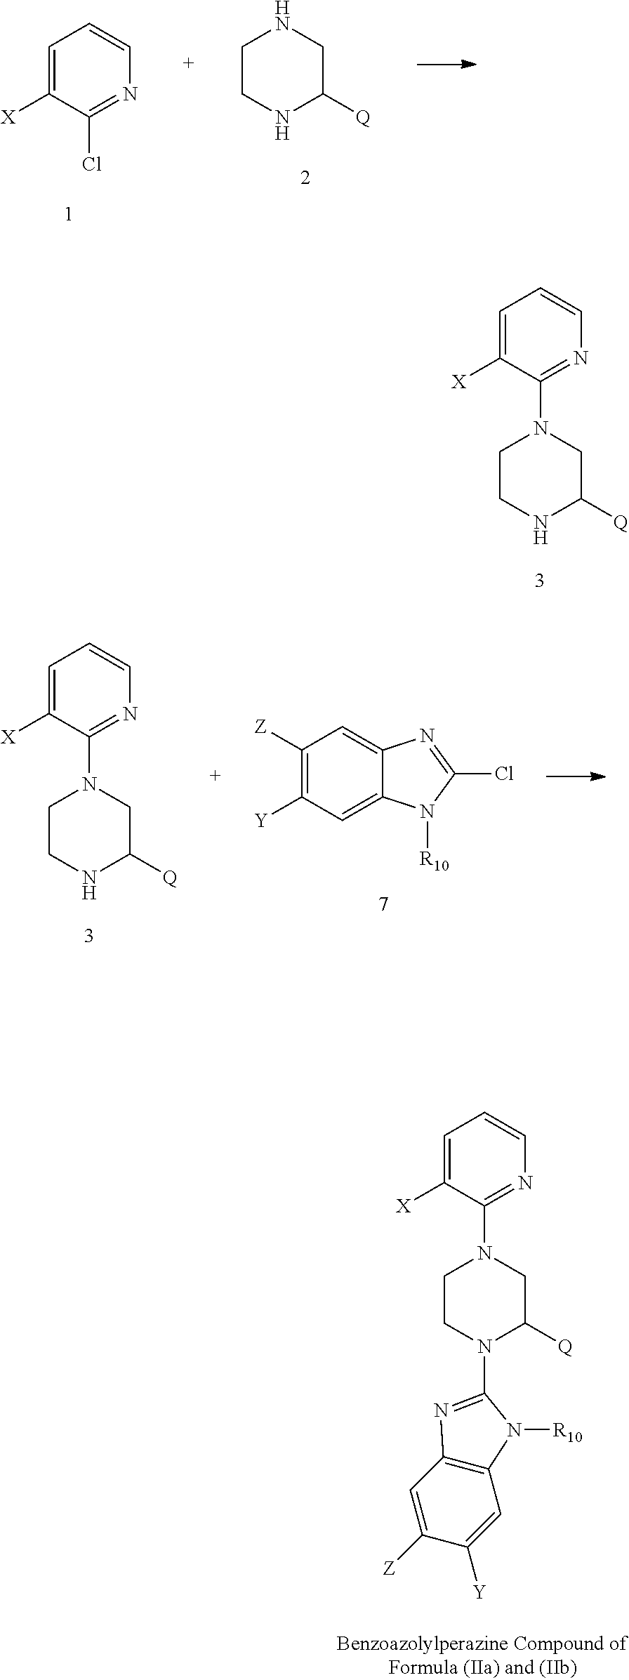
C1CNC([Q])CN1.C1=C([X])C(Cl)=NC=C1.C1=C([X])C(N2CCNC([Q])C2)=NC=C1.C1=C([X])C(N2CCN(C3=NC4=C(C=C([Y])C([Z])=C4)N3[R10])C([Q])C2)=NC=C1.C1=C([X])C(N2CCNC([Q])C2)=NC=C1.C1([Z])=C([Y])C=C2C(=C1)N=C(Cl)N2[R10]
